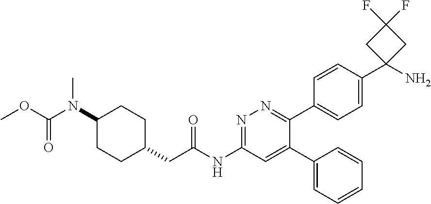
C1(C2=CC(NC(CC3CCC(N(C)C(=O)OC)CC3)=O)=NN=C2C2=CC=C(C3(N)CC(F)(F)C3)C=C2)=CC=CC=C1
